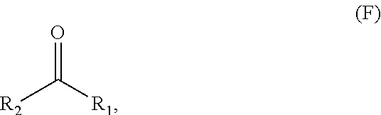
[R2]C(=O)[R1]
